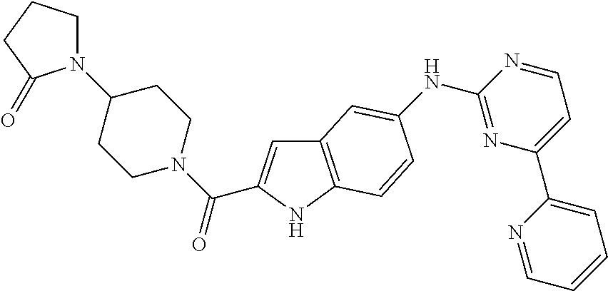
C12=C(NC(C(N3CCC(N4CCCC4=O)CC3)=O)=C1)C=CC(NC1=NC(C3=CC=CC=N3)=CC=N1)=C2
